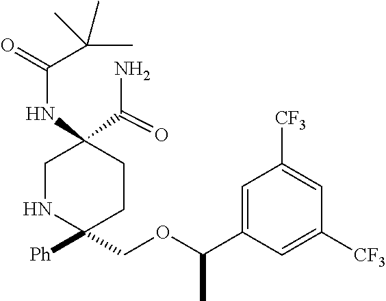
C1NC([Ph])(COC(C2=CC([CF3])=CC([CF3])=C2)C)CCC1(C(N)=O)NC(=O)C(C)(C)C
